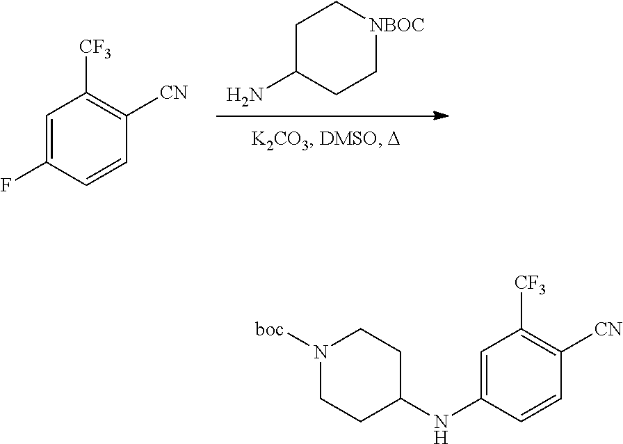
C1=CC(NC2CCN([boc])CC2)=CC([CF3])=C1[CN].C1C(N)CC[NBOC]C1.C1=CC(F)=CC([CF3])=C1[CN]
